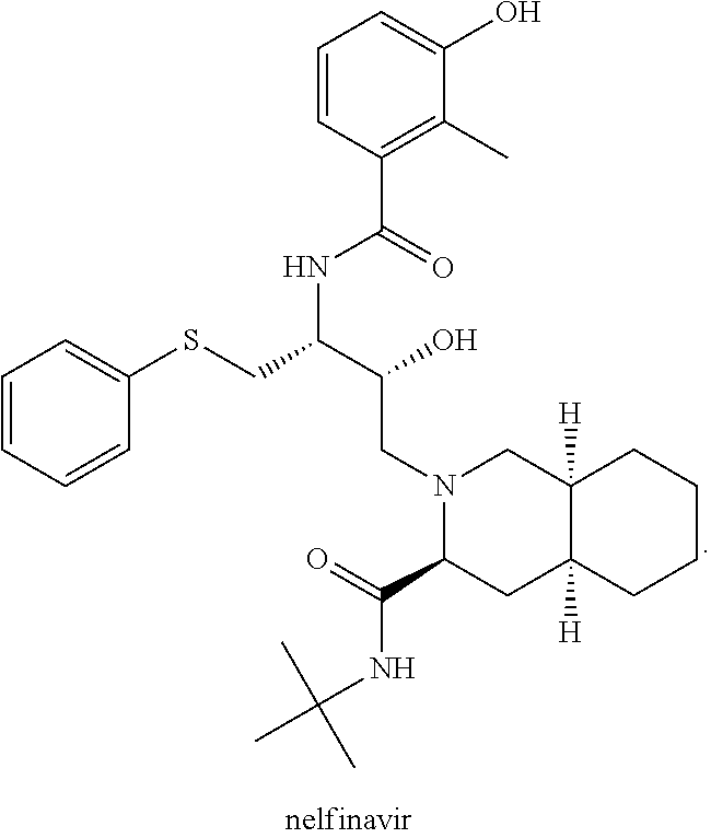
C1=CC=CC(SCC(C(O)CN2C(C(=O)NC(C)(C)C)CC3([H])C([H])(C2)CCCC3)NC(C2=C(C)C(O)=CC=C2)=O)=C1
